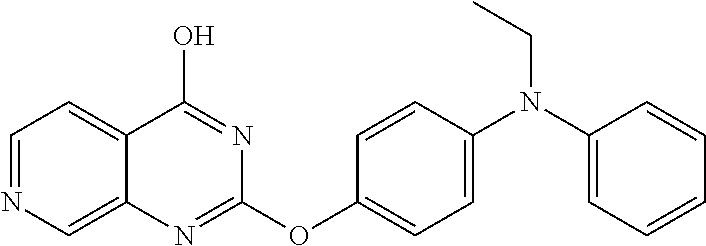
C1=NC=C2C(=C1)C(O)=NC(OC1=CC=C(N(CC)C3=CC=CC=C3)C=C1)=N2
